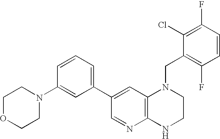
C12=C(NCCN1CC1=C(F)C=CC(F)=C1Cl)N=CC(C1=CC=CC(N3CCOCC3)=C1)=C2
